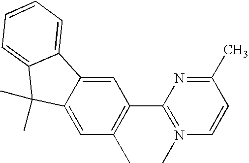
C1=C2C(=CC(C)=C1C1=N(C)C=CC(C)=N1)C(C)(C)C1=CC=CC=C21
